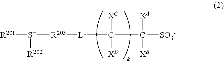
[R201][S+]([R202])[R203][L1]C([XC])([XD])C([XA])([XB])[SO3-]
